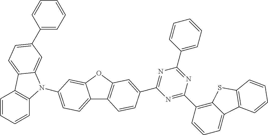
C12=CC=C(N3C4=C(C=CC=C4)C4=CC=C(C5=CC=CC=C5)C=C34)C=C1OC1=C2C=CC(C2=NC(C3=CC=CC=C3)=NC(C3=C4C(=CC=C3)C3=C(S4)C=CC=C3)=N2)=C1
